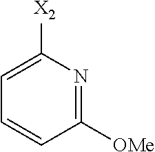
C1([OMe])=NC([X2])=CC=C1
